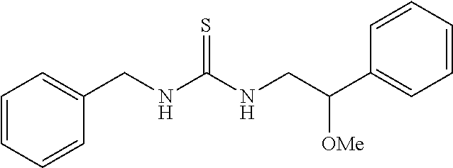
C1(CNC(NCC(C2=CC=CC=C2)[OMe])=S)=CC=CC=C1
